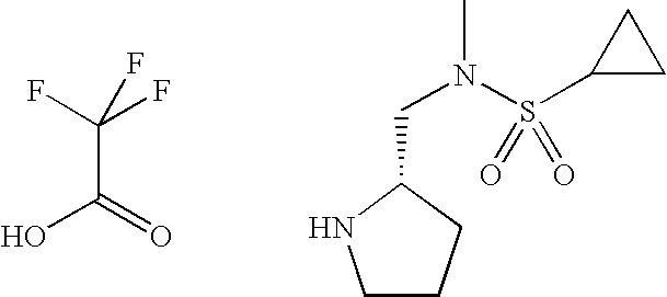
C(C(=O)O)(F)(F)F.C1CCC(CN(C)S(C2CC2)(=O)=O)N1
